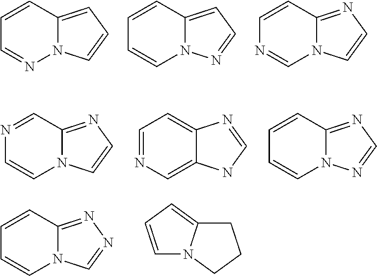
C1=CC2=CC=CN2N=C1.C1=CC2=CC=NN2C=C1.C1=CC2=NC=CN2C=N1.N1=CC2=NC=CN2C=C1.C1=NC=C2C(=C1)N=CN2.C1=CC2=NC=NN2C=C1.C1=CC2=NN=CN2C=C1.C1=CC=C2N1CCC2
